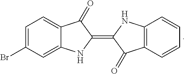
C1=C(Br)C=C2C(=C1)C(=O)C(=C1C(=O)C3=C(C=CC=C3)N1)N2
